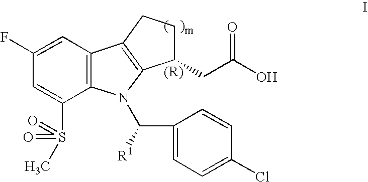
C1(F)=CC2=C(C(S(=O)(=O)C)=C1)N(C(C1=CC=C(Cl)C=C1)[R1])C1=C2CCC1CC(O)=O
